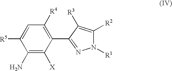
C1=C([R5])C(N)=C([X])C(C2=NN([R1])C([R2])=C2[R3])=C1[R4]
